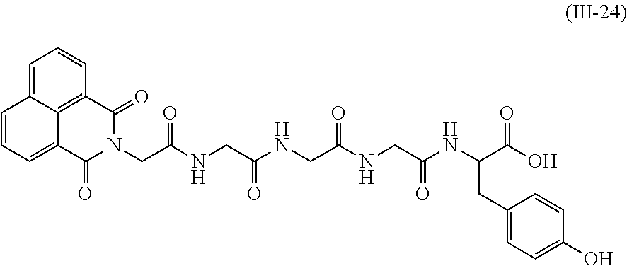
C1=C2C3=C(C=C1)C(=O)N(CC(NCC(NCC(NCC(NC(C(O)=O)CC1=CC=C(O)C=C1)=O)=O)=O)=O)C(=O)C3=CC=C2
